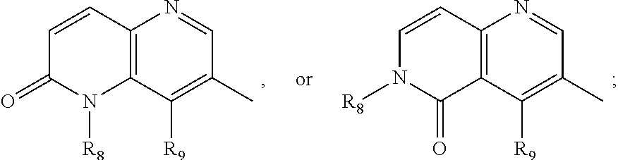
C12=C(C([R9])=C(C)C=N1)N([R8])C(=O)C=C2.C12=C(C([R9])=C(C)C=N1)C(=O)N([R8])C=C2
